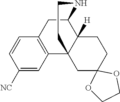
C1([NC])=CC2=C(C=C1)CC1C3([H])C2(CC2(CC3)OCCO2)CCN1
